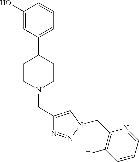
C1(O)=CC(C2CCN(CC3=CN(CC4=C(F)C=CC=N4)N=N3)CC2)=CC=C1
